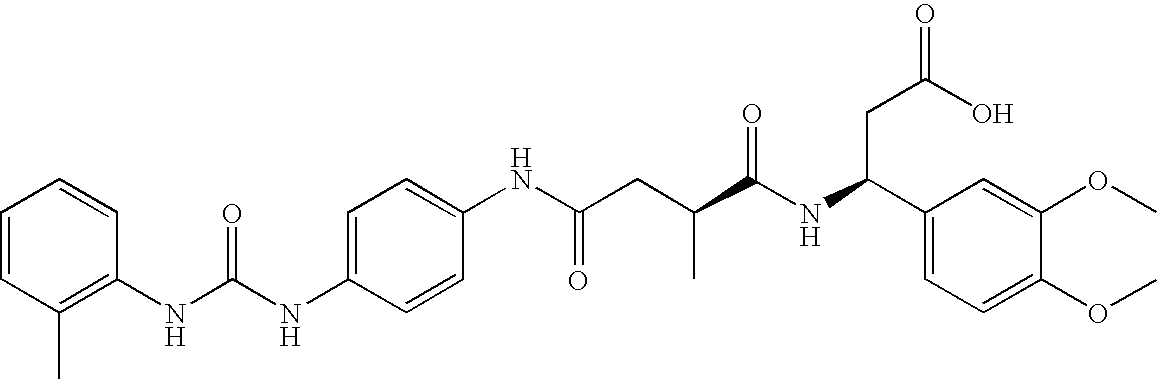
C1=C(NC(NC2=C(C)C=CC=C2)=O)C=CC(NC(CC(C(NC(C2=CC=C(OC)C(OC)=C2)CC(=O)O)=O)C)=O)=C1
